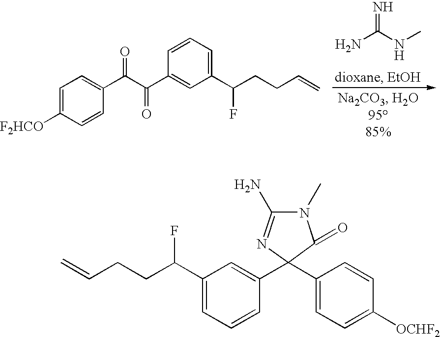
C1=C([F2HCO])C=CC(C(C(C2=CC(C(CCC=C)F)=CC=C2)=O)=O)=C1.N=C(NC)N.N1(C)C(N)=NC(C2=CC(C(CCC=C)F)=CC=C2)(C2=CC=C([OCHF2])C=C2)C1=O
